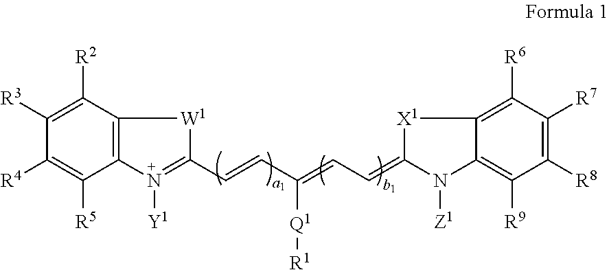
C1([R3])=C([R2])C2=C(C([R5])=C1[R4])N([Y1])=C(C=CC([Q1][R1])=CC=C1[X1]C3=C([R6])C([R7])=C([R8])C([R9])=C3N1[Z1])[W1]2
